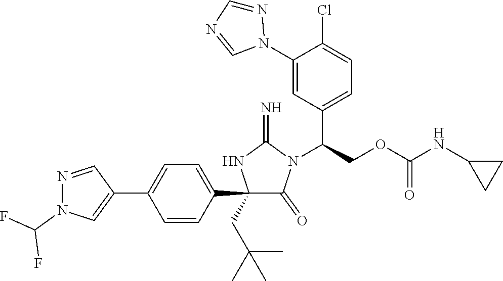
C1(C2=CC=C(C3=CN(C(F)F)N=C3)C=C2)(CC(C)(C)C)C(=O)N(C(COC(NC2CC2)=O)C2=CC=C(Cl)C(N3N=CN=C3)=C2)C(=N)N1
